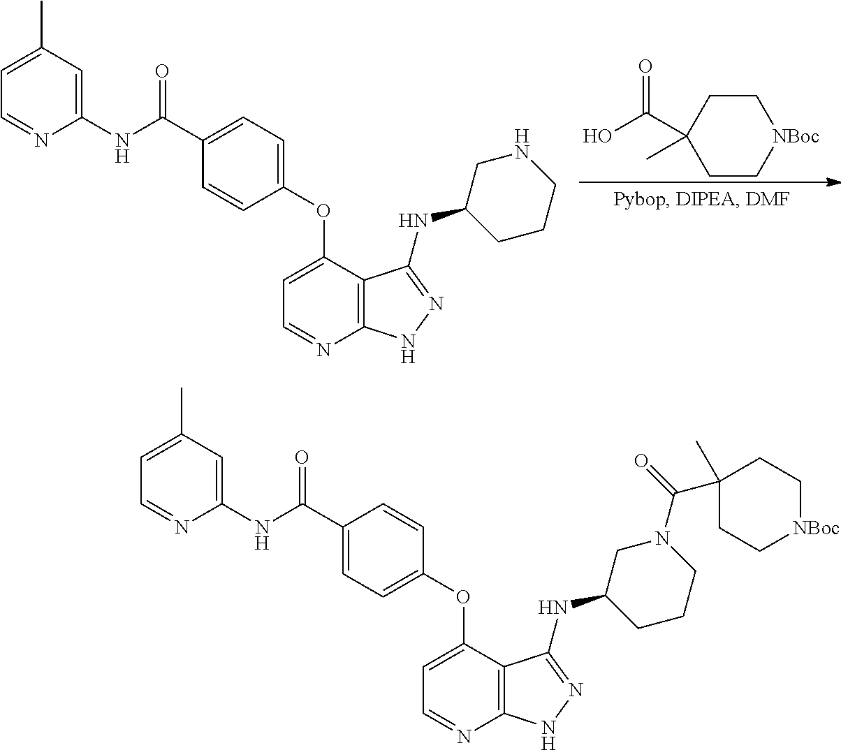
OC(C1(C)CC[NBoc]CC1)=O.O=C(C1=CC=C(OC2=CC=NC3=C2C(NC2CCCNC2)=NN3)C=C1)NC1=CC(C)=CC=N1.O=C(C1=CC=C(OC2=CC=NC3=C2C(NC2CCCN(C(=O)C4(C)CC[NBoc]CC4)C2)=NN3)C=C1)NC1=CC(C)=CC=N1
